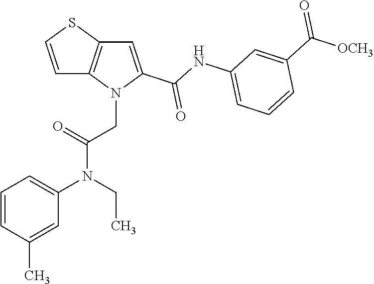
C1=C(C(NC2=CC=CC(C([OCH3])=O)=C2)=O)N(CC(N(C2=CC=CC(C)=C2)CC)=O)C2=C1SC=C2
